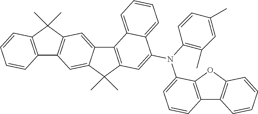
C12=CC3=C(C=C1C(C)(C)C1=C2C2=CC=CC=C2C(N(C2=C(C)C=C(C)C=C2)C2=CC=CC4=C2OC2=C4C=CC=C2)=C1)C1=C(C3(C)C)C=CC=C1
